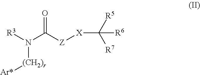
[R3]N([(CH2)r][Ar*])C([Z][X]C([R5])([R7])[R6])=O
